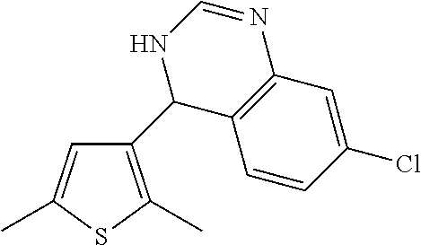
C1=C(C)SC(C)=C1C1C2=C(N=CN1)C=C(Cl)C=C2
